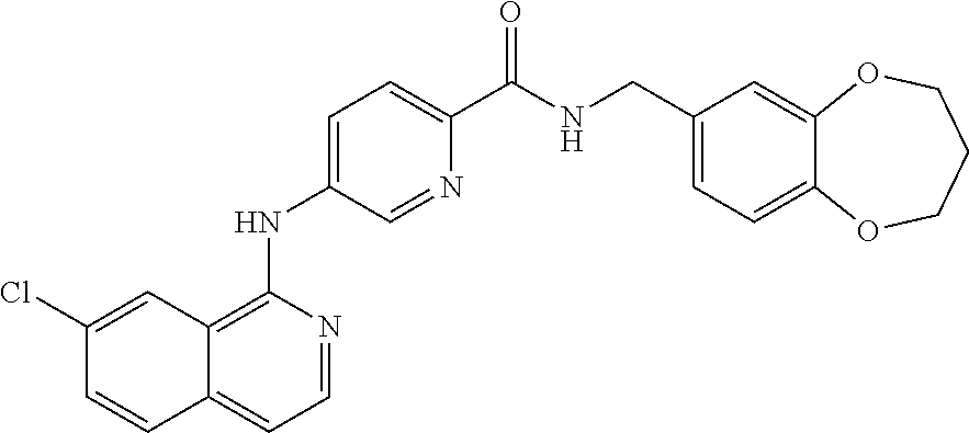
C12=CC=NC(NC3=CC=C(C(NCC4=CC=C5C(=C4)OCCCO5)=O)N=C3)=C1C=C(Cl)C=C2
